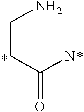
O=C(CCN)N
